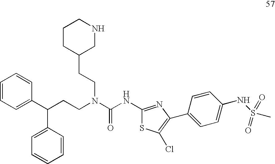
C1=CC=C(C(CCN(C(NC2=NC(C3=CC=C(NS(=O)(=O)C)C=C3)=C(Cl)S2)=O)CCC2CNCCC2)C2=CC=CC=C2)C=C1
